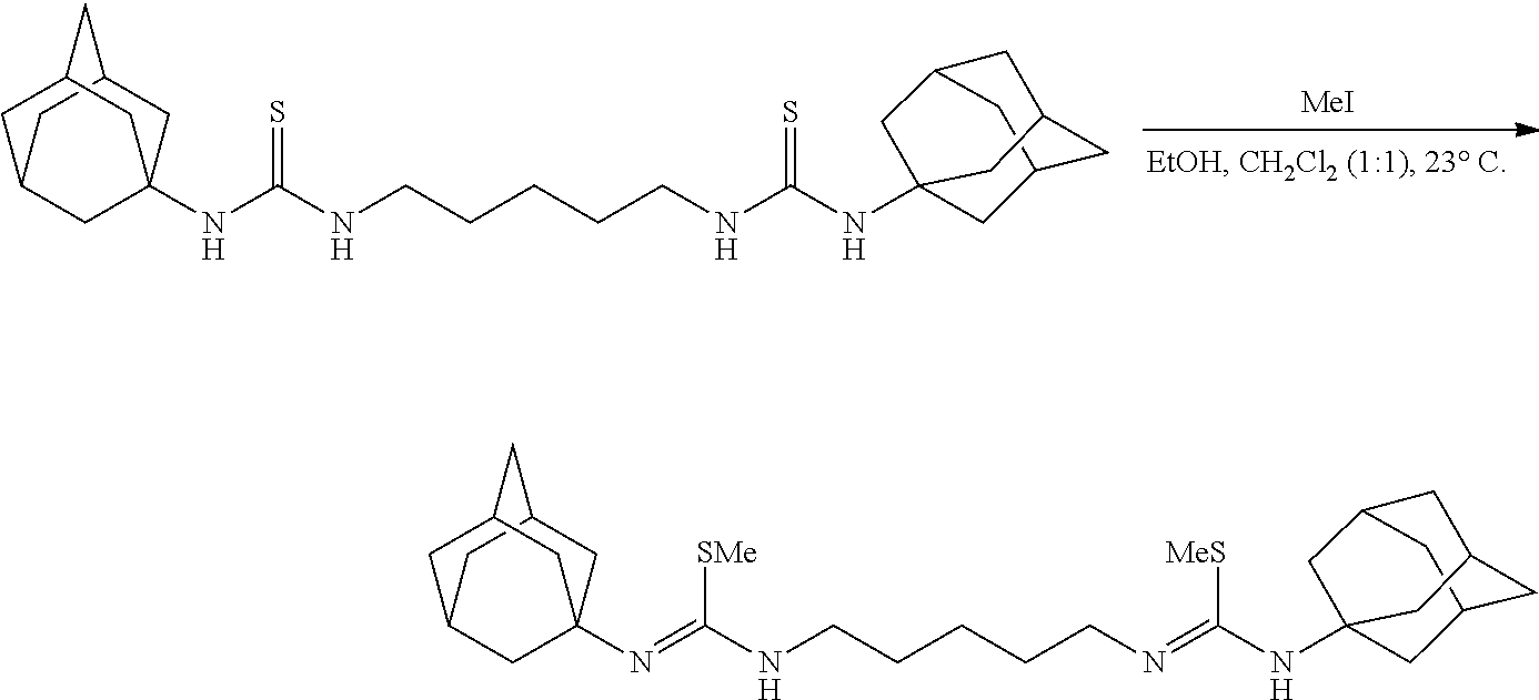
[MeI].N(C(NCCCCCNC(NC12CC3CC(C1)CC(C2)C3)=S)=S)C12CC3CC(CC(C1)C3)C2.N(=C(NCCCCCN=C(NC12CC3CC(C1)CC(C2)C3)[MeS])[SMe])C12CC3CC(CC(C1)C3)C2
